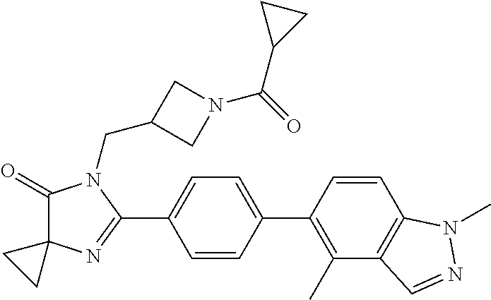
C1(=O)C2(N=C(C3=CC=C(C4=C(C)C5=C(C=C4)N(C)N=C5)C=C3)N1CC1CN(C(=O)C3CC3)C1)CC2
